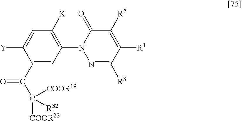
C1(C(=O)C([COOR19])([R32])[COOR22])=CC(N2N=C([R3])C([R1])=C([R2])C2=O)=C([X])C=C1[Y]
